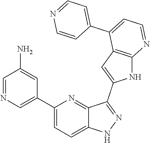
C1(C2=CN=CC(N)=C2)=CC=C2C(=N1)C(C1=CC3=C(N1)N=CC=C3C1=CC=NC=C1)=NN2
